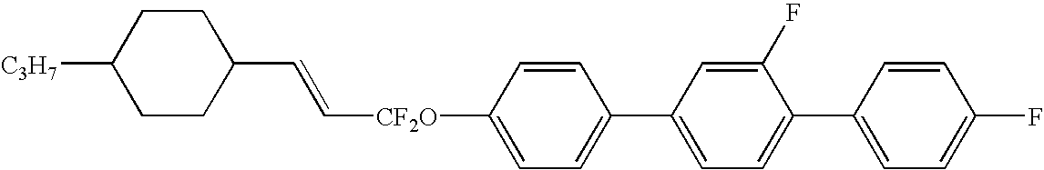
C([CF2O]C1=CC=C(C2=CC=C(C3=CC=C(F)C=C3)C(F)=C2)C=C1)=CC1CCC([C3H7])CC1
